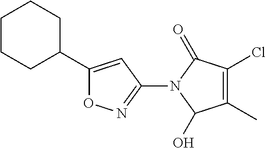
C1CCC(C2=CC(N3C(O)C(C)=C(Cl)C3=O)=NO2)CC1
